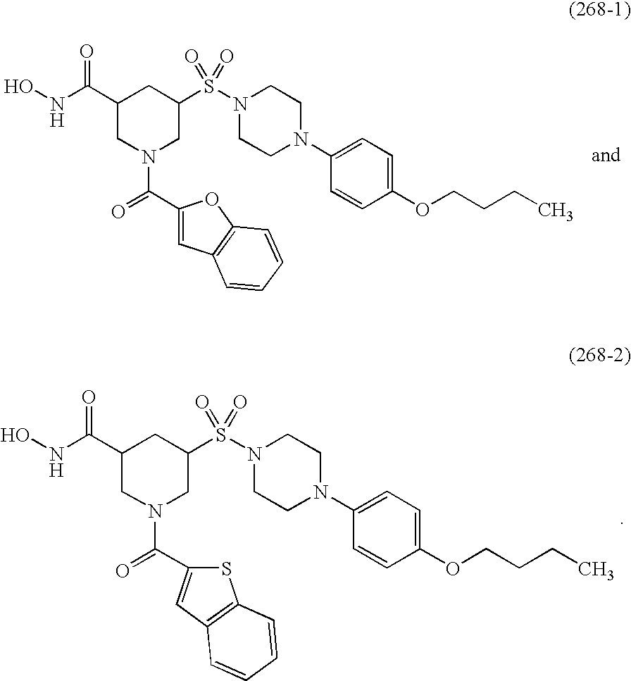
C1(C(NO)=O)CN(C(C2=CC3=C(O2)C=CC=C3)=O)CC(S(N2CCN(C3=CC=C(OCCCC)C=C3)CC2)(=O)=O)C1.C1(C(NO)=O)CN(C(C2=CC3=C(S2)C=CC=C3)=O)CC(S(N2CCN(C3=CC=C(OCCCC)C=C3)CC2)(=O)=O)C1
